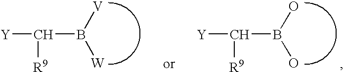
[Y]C(B([V])[W])[R9].[Y]C(B(O)O)[R9]
